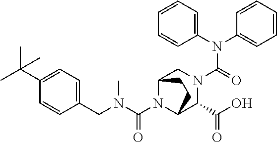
N(C(=O)N1CC2N(C(N(C)CC3=CC=C(C(C)(C)C)C=C3)=O)C(C1C(O)=O)CC2)(C1=CC=CC=C1)C1=CC=CC=C1
